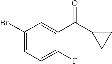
C1(Br)=CC=C(F)C(C(C2CC2)=O)=C1
